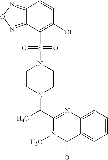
C1(C(N2CCN(S(C3=C(Cl)C=CC4=NON=C34)(=O)=O)CC2)C)=NC2=CC=CC=C2C(=O)N1C
